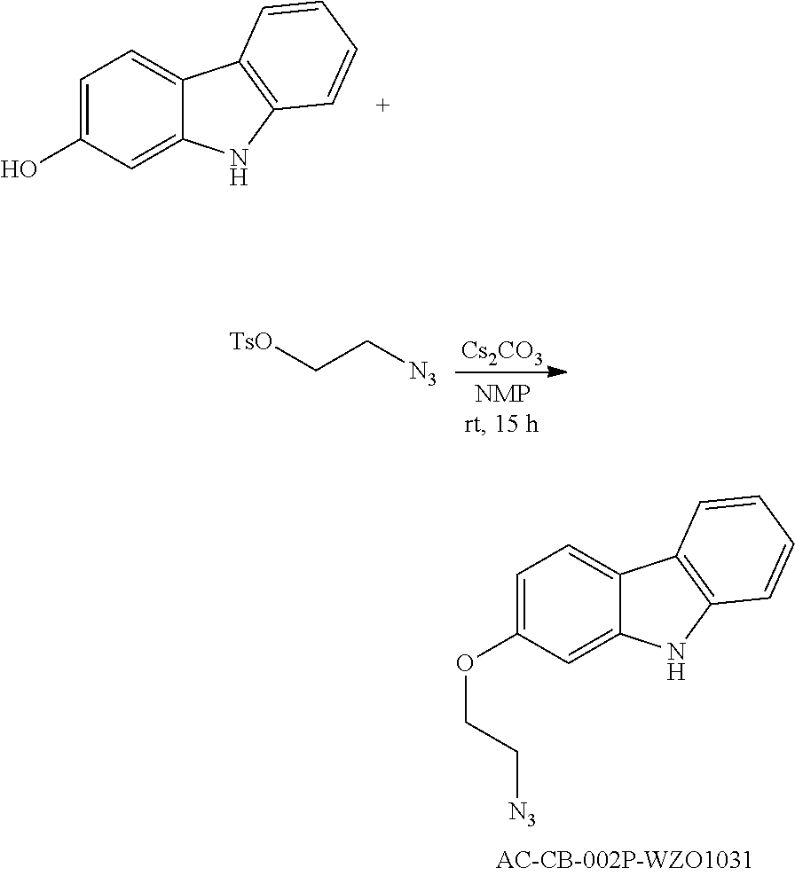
C1=C(OCC[N3])C=C2C(=C1)C1=C(N2)C=CC=C1.C1=C(O)C=C2C(=C1)C1=C(N2)C=CC=C1.[Cs2CO3].[TsO]CC[N3]
